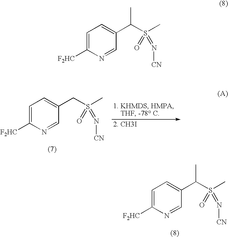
C1=C([F2HC])N=CC(C(S(C)(=O)=N[CN])C)=C1.C1=C([F2HC])N=CC(CS(C)(=O)=N[CN])=C1.C1=C([F2HC])N=CC(C(S(C)(=O)=N[CN])C)=C1
